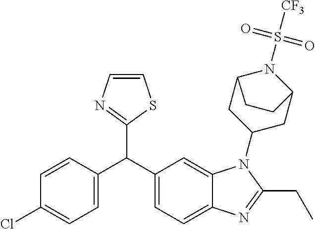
C1=C(C(C2=CC=C3C(=C2)N(C2CC4N(S(=O)(=O)[CF3])C(C2)CC4)C(CC)=N3)C2=NC=CS2)C=CC(Cl)=C1
